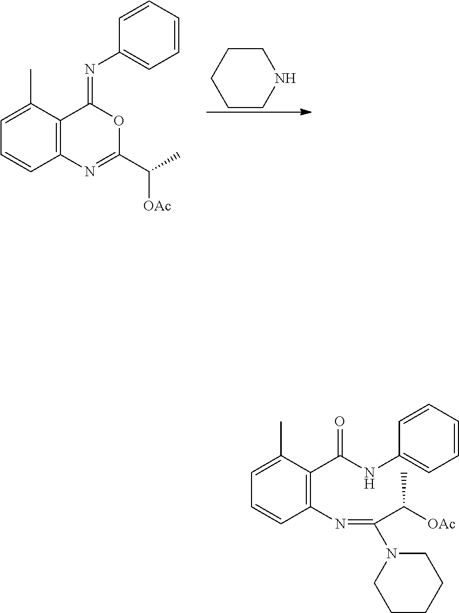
C1CCCCN1.C12=C(C(C)=CC=C1)C(=NC1=CC=CC=C1)OC(C(C)[OAc])=N2.C1(N=C(C([OAc])C)N2CCCCC2)=C(C(=O)NC2=CC=CC=C2)C(C)=CC=C1
